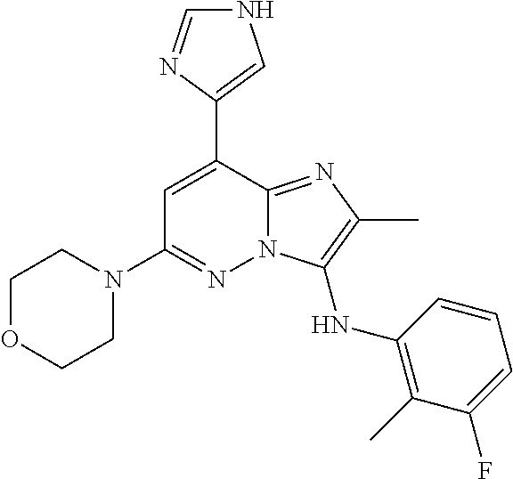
C1=C(C2=CNC=N2)C2=NC(C)=C(NC3=C(C)C(F)=CC=C3)N2N=C1N1CCOCC1
